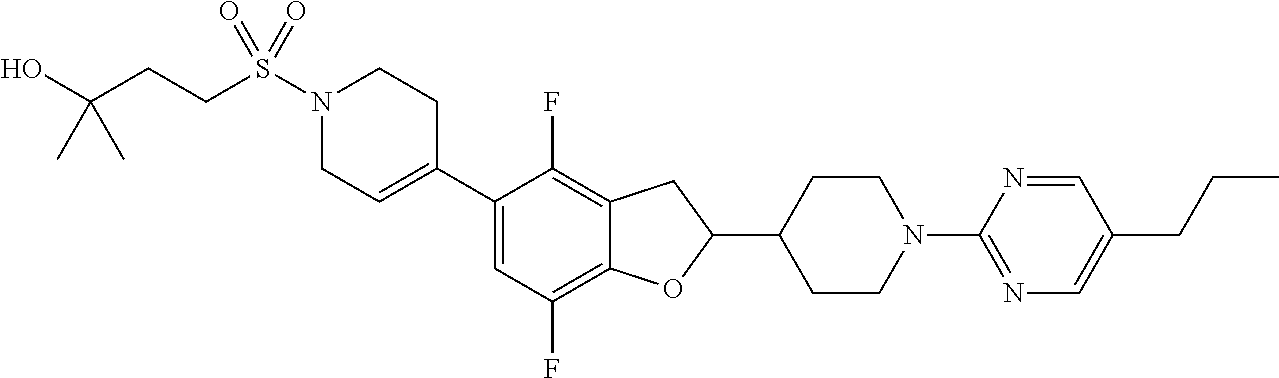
N1(S(CCC(O)(C)C)(=O)=O)CC=C(C2=CC(F)=C3C(=C2F)CC(C2CCN(C4=NC=C(CCC)C=N4)CC2)O3)CC1
